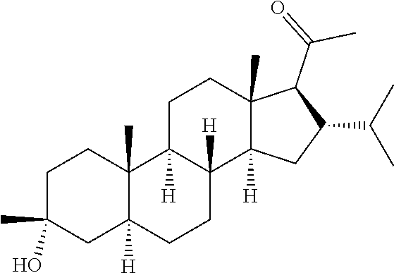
C1C(C)(O)CC2([H])C(C)(C1)C1([H])C([H])(CC2)C2([H])C(C)(CC1)C(C(C)=O)C(C(C)C)C2
